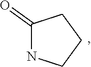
C1(=O)NCCC1
